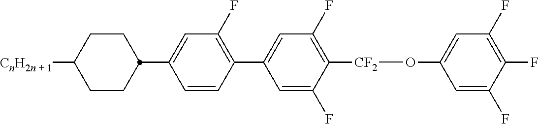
C1CC(C2=CC(F)=C(C3=CC(F)=C([CF2]OC4=CC(F)=C(F)C(F)=C4)C(F)=C3)C=C2)CCC1[CnH2n + 1]
